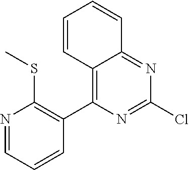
N1=CC=CC(C2=C3C(=NC(Cl)=N2)C=CC=C3)=C1SC
